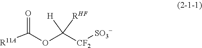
O(C([CF2][SO3-])([RHF])[H])C([R11A])=O
